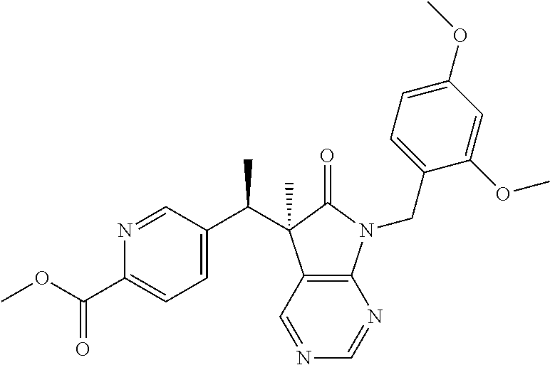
C1=C(C(C)C2(C)C3=C(N(CC4=CC=C(OC)C=C4OC)C2=O)N=CN=C3)C=NC(C(OC)=O)=C1
